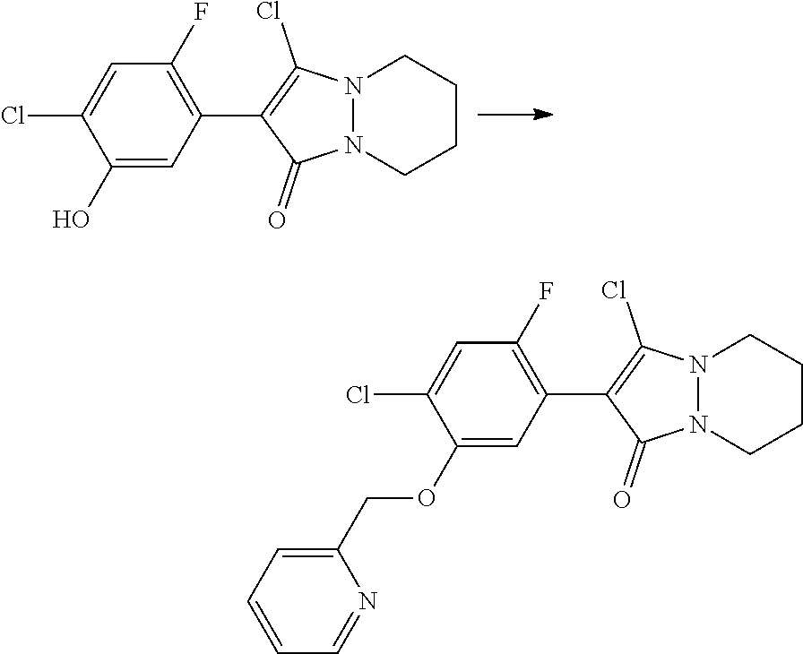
C1=C(Cl)C(O)=CC(C2=C(Cl)N3N(C2=O)CCCC3)=C1F.C1=C(Cl)C(OCC2=CC=CC=N2)=CC(C2=C(Cl)N3N(C2=O)CCCC3)=C1F
